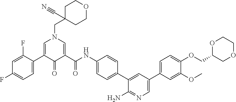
C1=C(C2=CC=C(F)C=C2F)C(=O)C(C(NC2=CC=C(C3=CC(C4=CC=C(OCC5COCCO5)C(OC)=C4)=CN=C3N)C=C2)=O)=CN1CC1(C#N)CCOCC1
